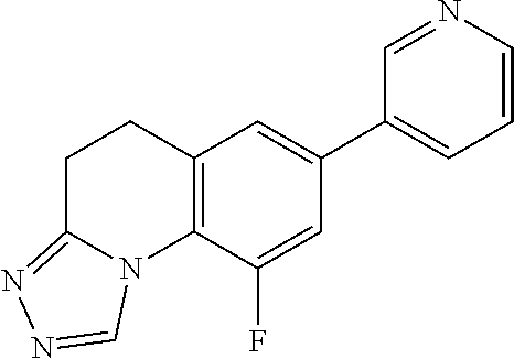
C12=C(C(F)=CC(C3=CC=CN=C3)=C1)N1C(=NN=C1)CC2
